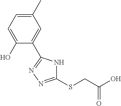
N1=C(C2=CC(C)=CC=C2O)NC(SCC(O)=O)=N1
